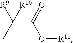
C(C(=O)O[R11])(C)([R9])[R10]
